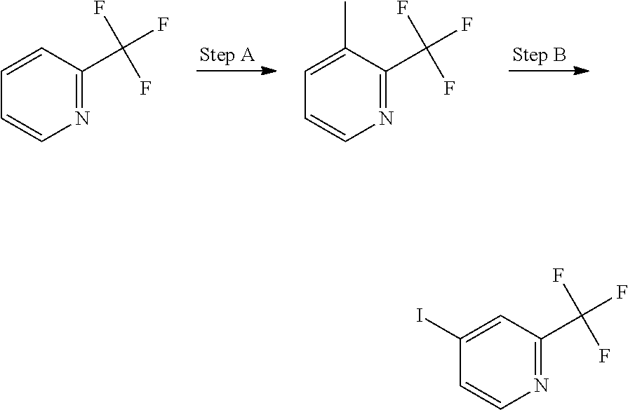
N1=C(C(F)(F)F)C=CC=C1.N1=C(C(F)(F)F)C(C)=CC=C1.N1=C(C(F)(F)F)C=C(I)C=C1
